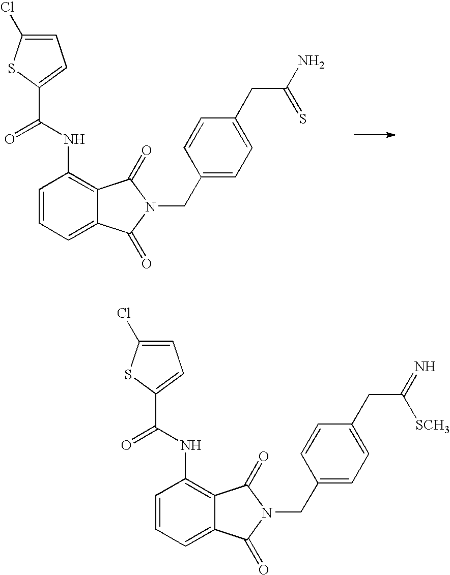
C1=CC=C2C(=C1NC(C1=CC=C(Cl)S1)=O)C(=O)N(CC1=CC=C(CC(N)=S)C=C1)C2=O.C1=CC=C2C(=C1NC(C1=CC=C(Cl)S1)=O)C(=O)N(CC1=CC=C(CC(=N)[SCH3])C=C1)C2=O
